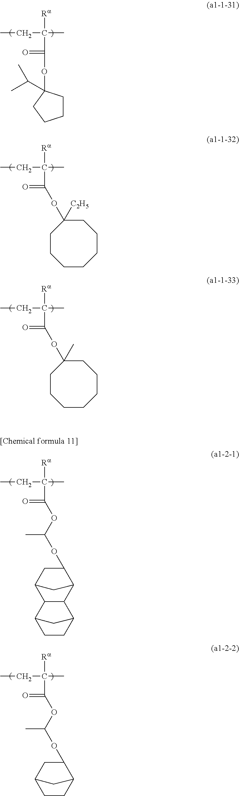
CCC(C)([Ra])C(=O)OC1(C(C)C)CCCC1.CCC(C)([Ra])C(=O)OC1([C2H5])CCCCCCC1.CCC(C)([Ra])C(=O)OC1(C)CCCCCCC1.CCC(C)([Ra])C(=O)OC(OC1C2CC(C1)C1C2C2CCC1C2)C.CCC(C)([Ra])C(=O)OC(OC1C2CC(C1)CC2)C
